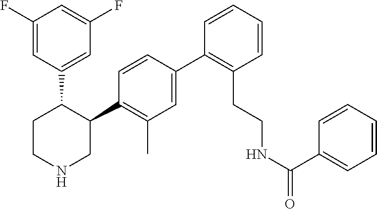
C1=C(C2=C(CCNC(C3=CC=CC=C3)=O)C=CC=C2)C=CC(C2C(C3=CC(F)=CC(F)=C3)CCNC2)=C1C
